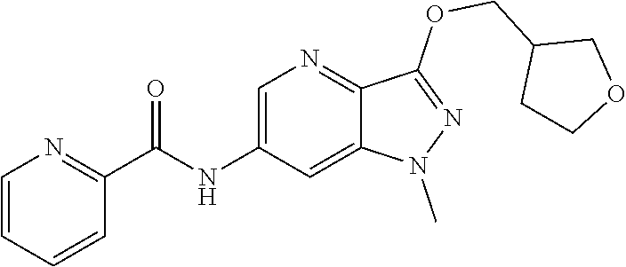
C1=CC=CC(C(NC2=CN=C3C(=C2)N(C)N=C3OCC2CCOC2)=O)=N1
